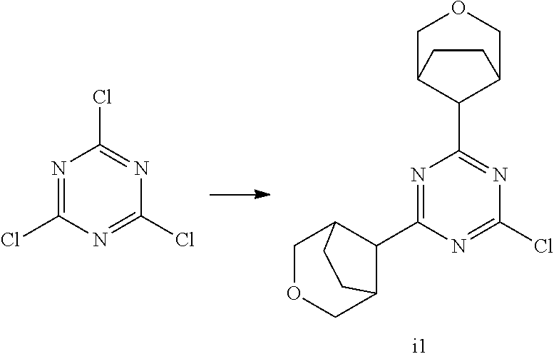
N1=C(C2C3COCC2CC3)N=C(Cl)N=C1C1C2COCC1CC2.N1=C(Cl)N=C(Cl)N=C1Cl
